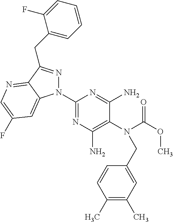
C1(N2N=C(CC3=CC=CC=C3F)C3=NC=C(F)C=C23)=NC(N)=C(N(C(OC)=O)CC2=CC(C)=C(C)C=C2)C(N)=N1
